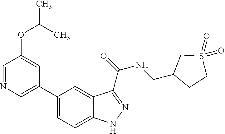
C1=NC=C(C2=CC=C3C(=C2)C(C(NCC2CCS(=O)(=O)C2)=O)=NN3)C=C1OC(C)C
